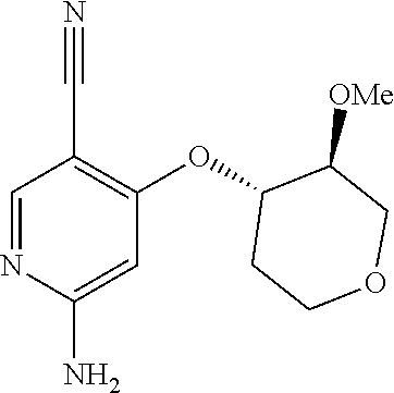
C1=NC(N)=CC(OC2CCOCC2[OMe])=C1C#N
